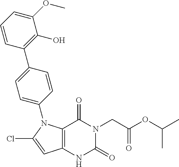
C12=C(C=C(Cl)N1C1=CC=C(C3=C(O)C(OC)=CC=C3)C=C1)NC(=O)N(CC(OC(C)C)=O)C2=O
